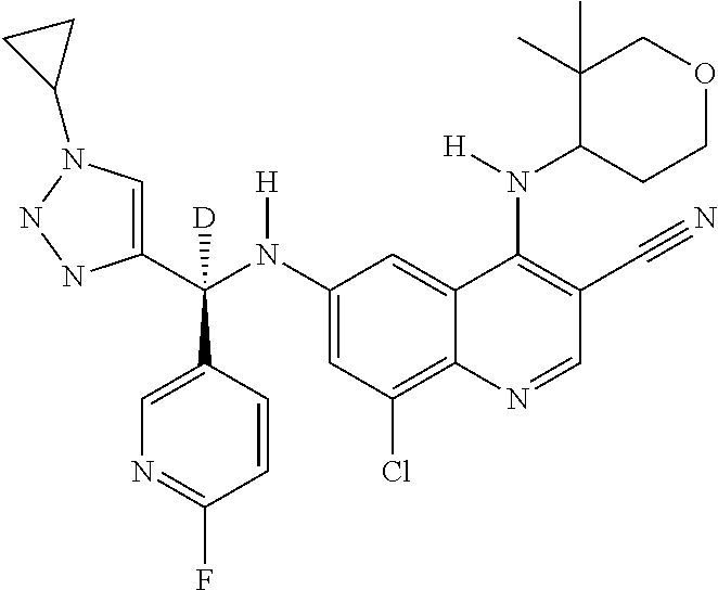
C1(N(C(C2=CN(C3CC3)NN2)(C2=CN=C(F)C=C2)[D])[H])=CC(Cl)=C2C(=C1)C(N(C1C(C)(C)COCC1)[H])=C(C#N)C=N2
